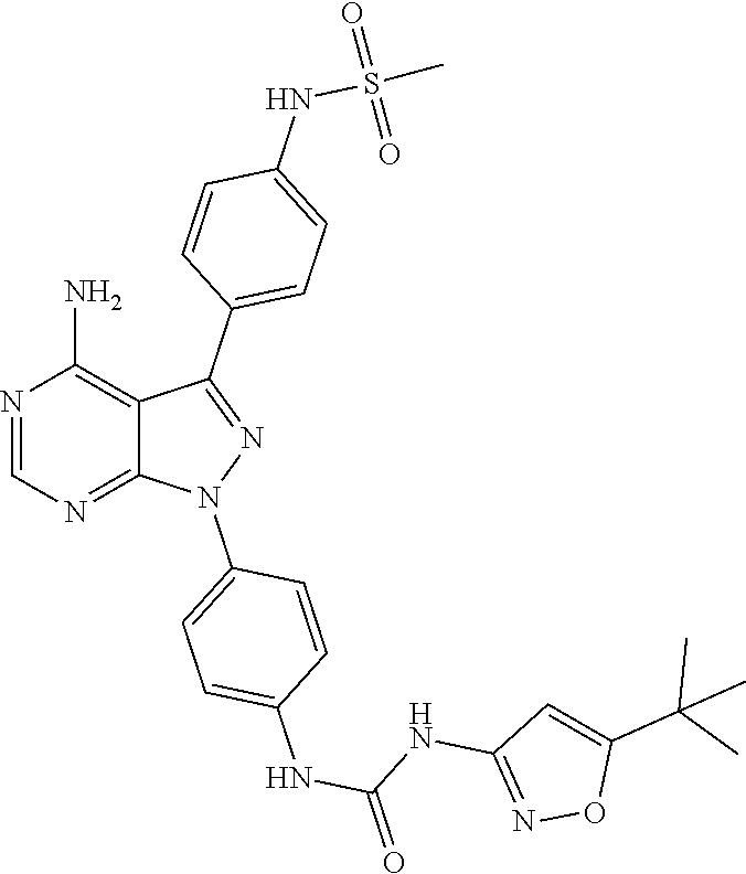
N1=CN=C2C(=C1N)C(C1=CC=C(NS(=O)(C)=O)C=C1)=NN2C1=CC=C(NC(=O)NC2=NOC(C(C)(C)C)=C2)C=C1
